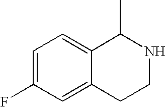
C1=C(F)C=C2C(=C1)C(C)NCC2
